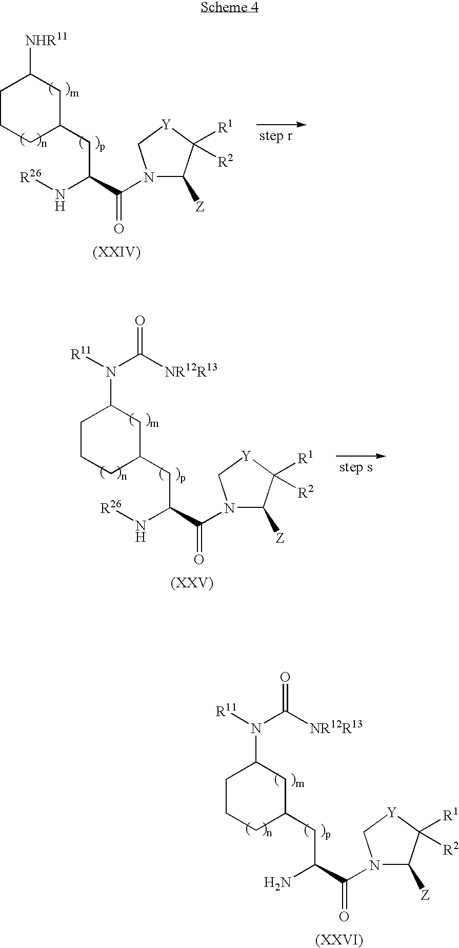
C1CCC(CC(N[R26])C(=O)N2C([Z])C([R1])([R2])[Y]C2)CC1[NHR11].C1CCC(CC(N[R26])C(=O)N2C([Z])C([R1])([R2])[Y]C2)CC1N([R11])C([NR12R13])=O.C1CCC(CC(N)C(=O)N2C([Z])C([R1])([R2])[Y]C2)CC1N([R11])C([NR12R13])=O
